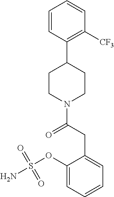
C1CN(C(CC2=CC=CC=C2OS(N)(=O)=O)=O)CCC1C1=C([CF3])C=CC=C1
